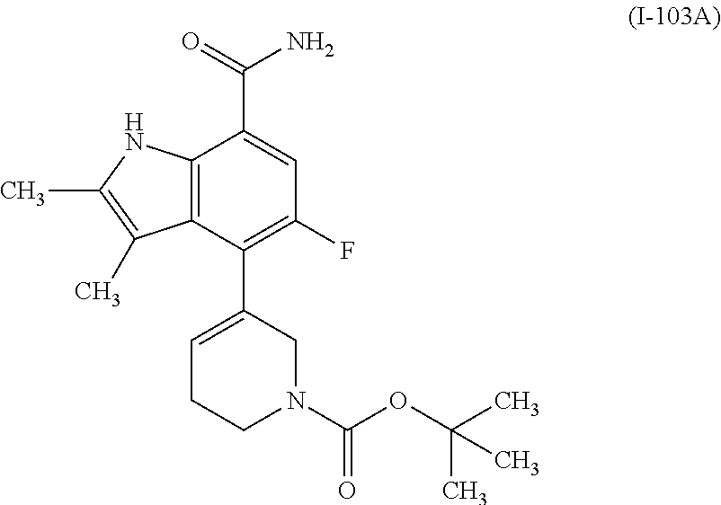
C12=C(C(C3=CCCN(C(OC(C)(C)C)=O)C3)=C(F)C=C1C(=O)N)C(C)=C(C)N2
